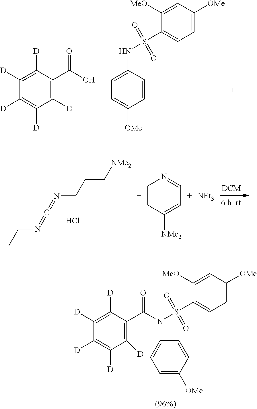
C1([D])=C(C(=O)O)C([D])=C([D])C([D])=C1[D].C1=CC(NS(C2=CC=C([OMe])C=C2[MeO])(=O)=O)=CC=C1[OMe].CCN=C=NCCC[NMe2].Cl.C1=C([NMe2])C=CN=C1.[NEt3].C1(N(S(C2=CC=C([OMe])C=C2[MeO])(=O)=O)C(=O)C2=C([D])C([D])=C([D])C([D])=C2[D])=CC=C([OMe])C=C1
